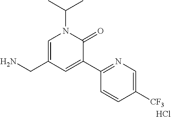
C1=C(CN)C=C(C2=NC=C([CF3])C=C2)C(=O)N1C(C)C.Cl
